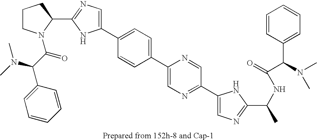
C1(C2=CC=C(C3=CN=C(C4=CN=C(C(C)NC(=O)C(C5=CC=CC=C5)N(C)C)N4)C=N3)C=C2)=CN=C(C2N(C(C(N(C)C)C3=CC=CC=C3)=O)CCC2)N1
